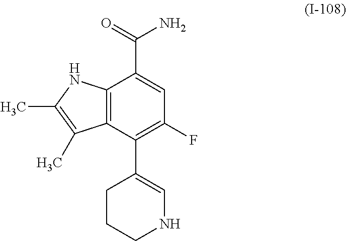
C12=C(C(C3=CNCCC3)=C(F)C=C1C(=O)N)C(C)=C(C)N2
